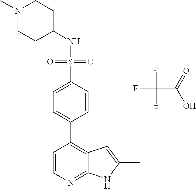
N(S(=O)(=O)C1=CC=C(C2=C3C(=NC=C2)NC(C)=C3)C=C1)C1CCN(C)CC1.FC(C(=O)O)(F)F
